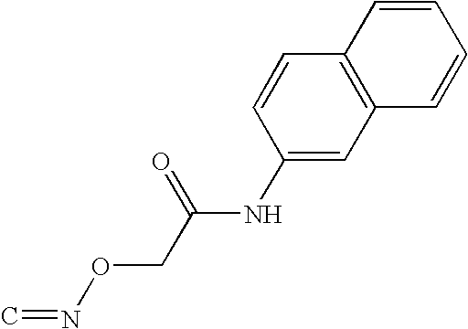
C1(NC(CON=C)=O)=CC2=C(C=C1)C=CC=C2
